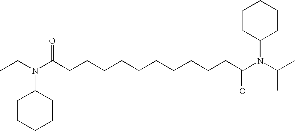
C(N(C(CCCCCCCCCCC(N(C(C)C)C1CCCCC1)=O)=O)C1CCCCC1)C
